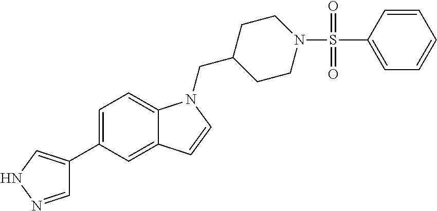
C1=C(C2=CNN=C2)C=C2C(=C1)N(CC1CCN(S(=O)(=O)C3=CC=CC=C3)CC1)C=C2
